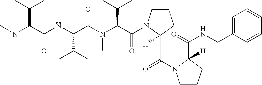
C(C(N(C(C(NC(C(N(C)C)C(C)C)=O)C(C)C)=O)C)C(C)C)(=O)N1CCCC1(C(=O)N1CCCC1(C(NCC1=CC=CC=C1)=O)[H])[H]
